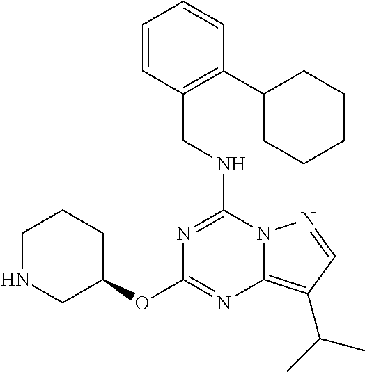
C1NCC(OC2=NC3=C(C(C)C)C=NN3C(NCC3=C(C4CCCCC4)C=CC=C3)=N2)CC1
